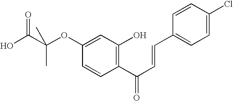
OC(C(OC1=CC(O)=C(C(C=CC2=CC=C(Cl)C=C2)=O)C=C1)(C)C)=O
